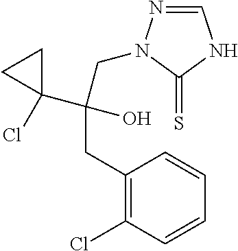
C1=NN(CC(C2(Cl)CC2)(O)CC2=C(Cl)C=CC=C2)C(=S)N1
